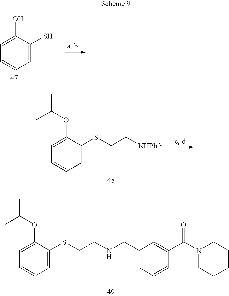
C1=C(S)C(O)=CC=C1.C1=C(SCCNCC2=CC=CC(C(N3CCCCC3)=O)=C2)C(OC(C)C)=CC=C1.C1=C(SCC[NHPhth])C(OC(C)C)=CC=C1
